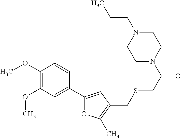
C1(OC)=C(OC)C=C(C2=CC(CSCC(=O)N3CCN(CCC)CC3)=C(C)O2)C=C1
